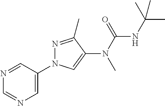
C1=NC=C(N2N=C(C)C(N(C(NC(C)(C)C)=O)C)=C2)C=N1
